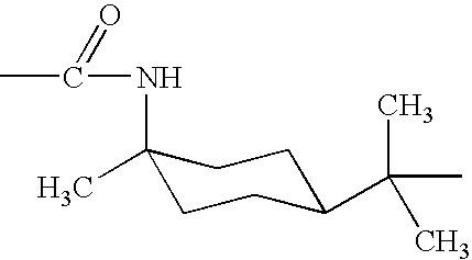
C1(NC(C)=O)(C)CCC(C(C)(C)C)CC1
